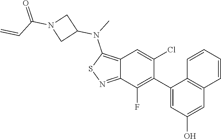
C1(C2=C(F)C3=NSC(N(C)C4CN(C(=O)C=C)C4)=C3C=C2Cl)=CC(O)=CC2=C1C=CC=C2
